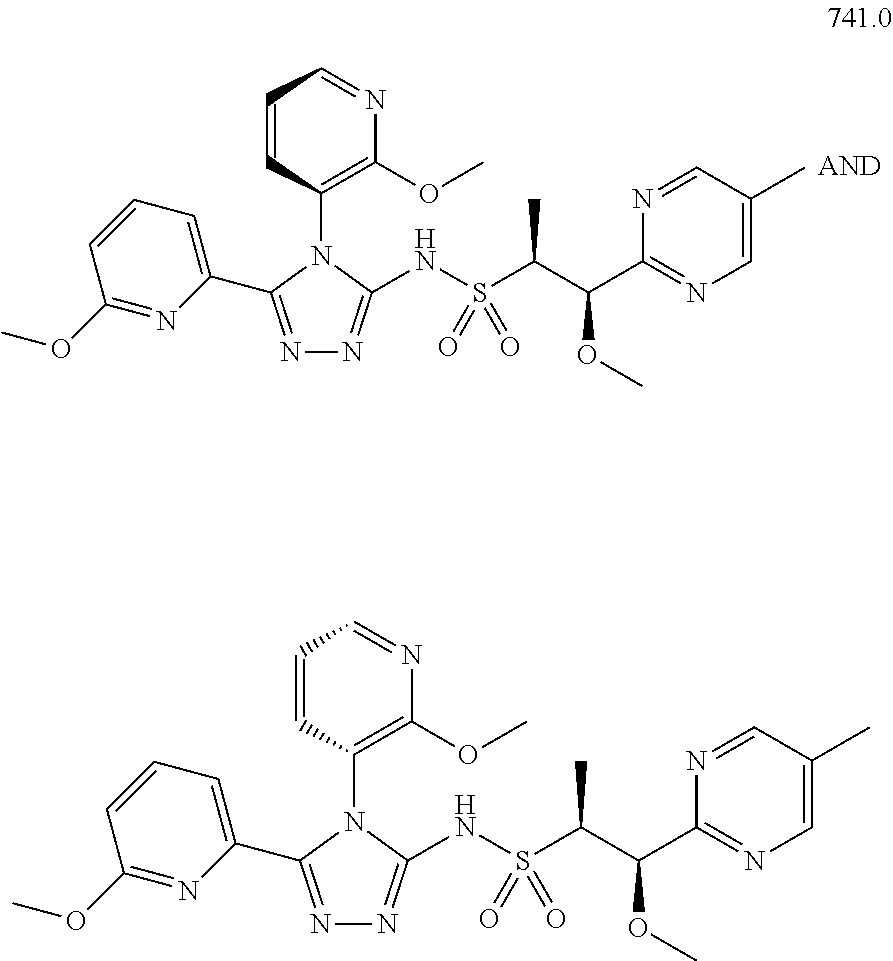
N1=CC(C)=CN=C1C(C(S(NC1=NN=C(C2=CC=CC(OC)=N2)N1C1=C(OC)N=CC=C1)(=O)=O)C)OC.N1=CC(C)=CN=C1C(C(S(NC1=NN=C(C2=CC=CC(OC)=N2)N1C1=C(OC)N=CC=C1)(=O)=O)C)OC
